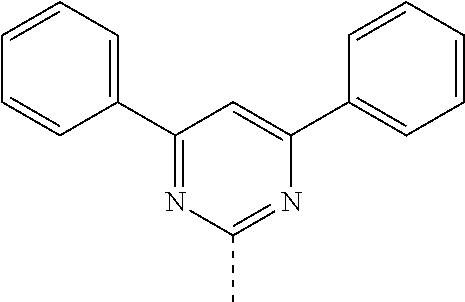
C1(C2=CC=CC=C2)=NC(C)=NC(C2=CC=CC=C2)=C1
